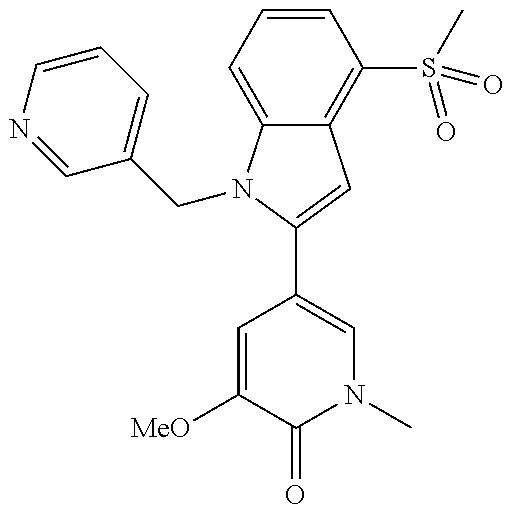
C12=C(S(C)(=O)=O)C=CC=C1N(CC1=CC=CN=C1)C(C1=CN(C)C(=O)C([MeO])=C1)=C2
